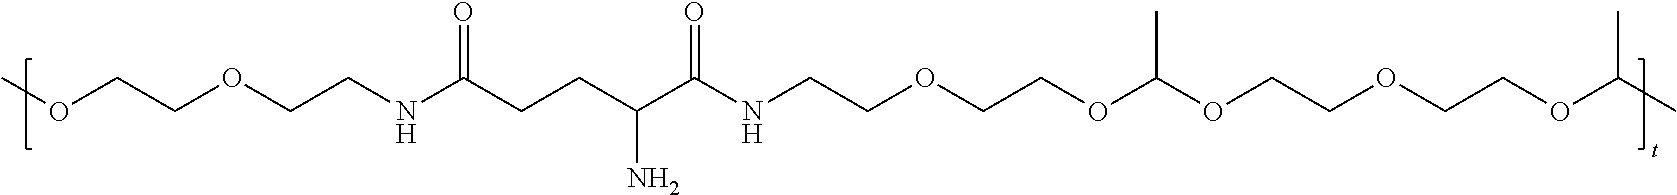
COCCOCCNC(CCC(C(NCCOCCOC(OCCOCCOC(C)C)C)=O)N)=O
